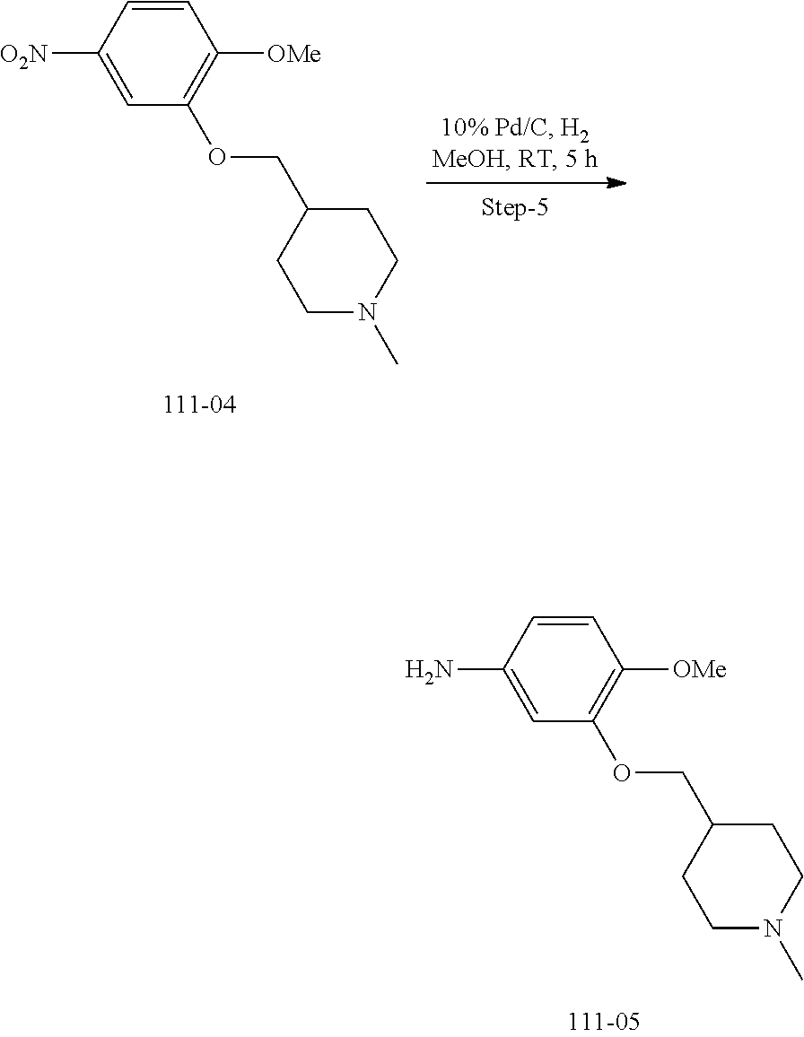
C1=CC([O2N])=CC(OCC2CCN(C)CC2)=C1[OMe].C1=CC(N)=CC(OCC2CCN(C)CC2)=C1[OMe]
